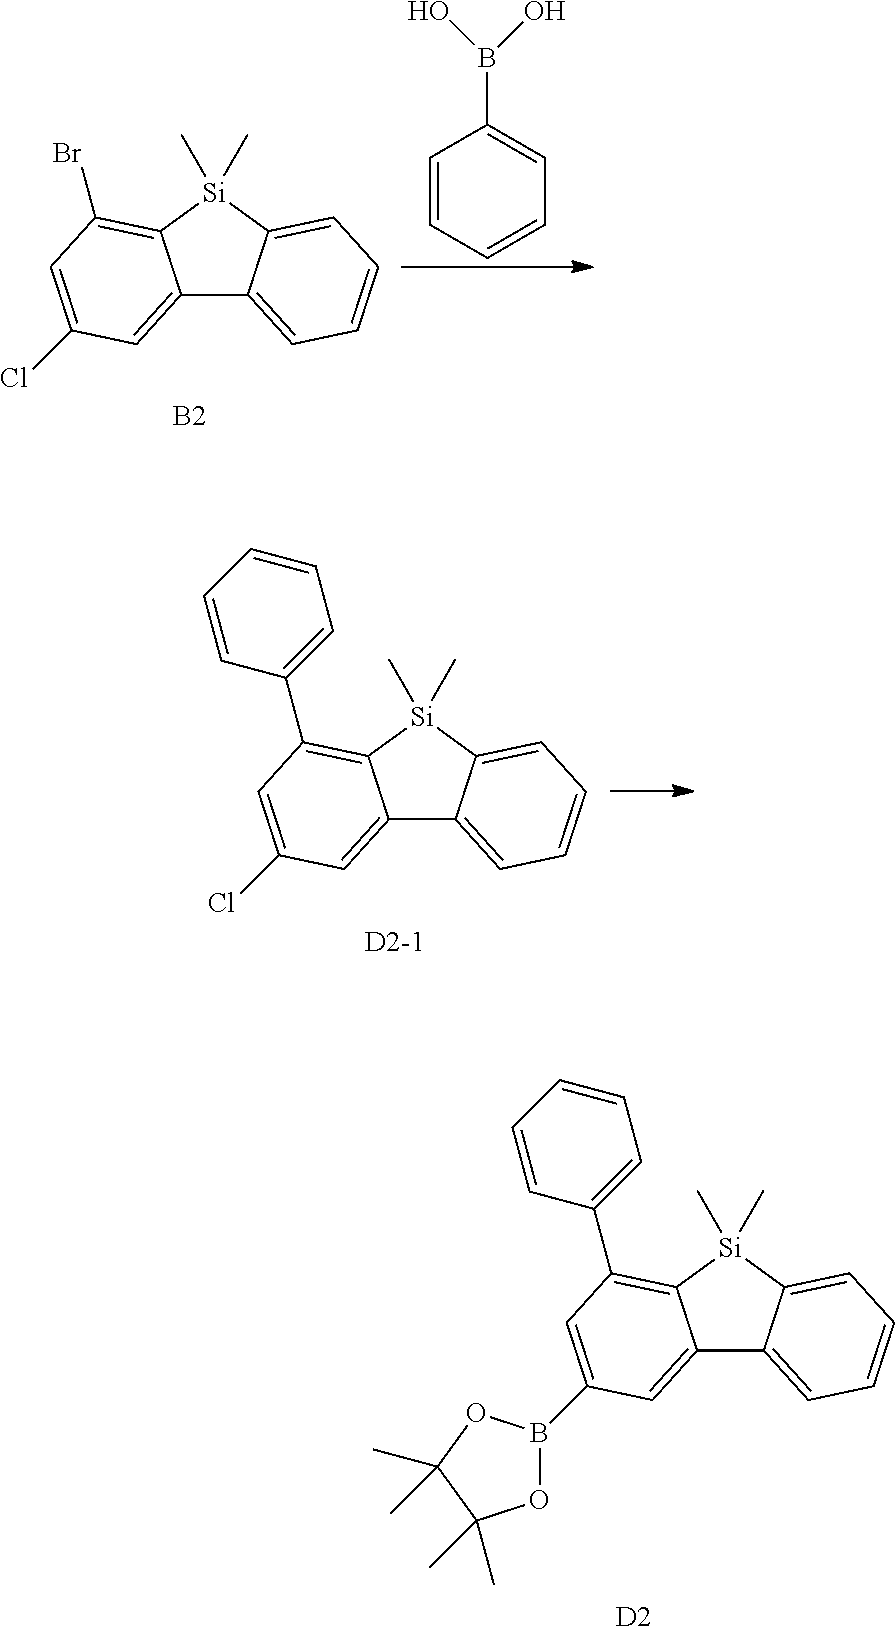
C12=CC(Cl)=CC(Br)=C1[Si](C)(C)C1=CC=CC=C21.[B2].C1=CC=CC=C1B(O)O.C12=CC(Cl)=CC(C3=CC=CC=C3)=C1[Si](C)(C)C1=CC=CC=C21.[D2-1].[D2].C12=CC(B3OC(C)(C)C(C)(C)O3)=CC(C3=CC=CC=C3)=C1[Si](C)(C)C1=CC=CC=C21
